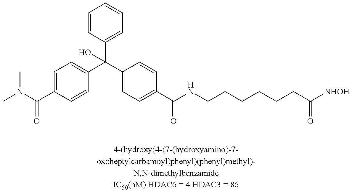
C1=C(C(N(C)C)=O)C=CC(C(C2=CC=C(C(NCCCCCCC([NHOH])=O)=O)C=C2)(C2=CC=CC=C2)O)=C1
